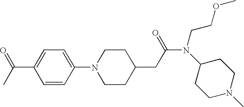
C1=CC(N2CCC(CC(N(C3CCN(C)CC3)CCOC)=O)CC2)=CC=C1C(C)=O
